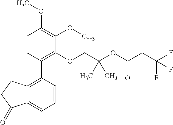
C1=CC(C2=C3C(=CC=C2)C(=O)CC3)=C(OCC(OC(CC(F)(F)F)=O)(C)C)C(OC)=C1OC
